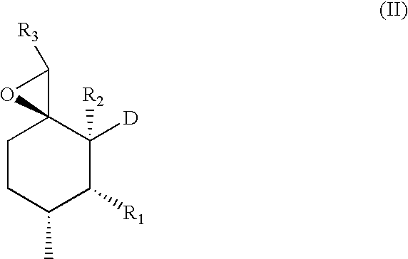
C1CC(C)C([R1])C([R2])([D])C12C([R3])O2
